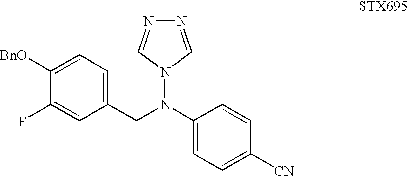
C1=C([CN])C=CC(N(CC2=CC=C([BnO])C(F)=C2)N2C=NN=C2)=C1
